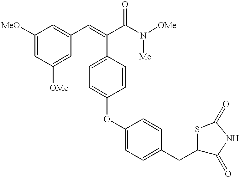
C1([MeO])=CC([OMe])=CC(C=C(C2=CC=C(OC3=CC=C(CC4C(=O)NC(=O)S4)C=C3)C=C2)C(N([OMe])[Me])=O)=C1
